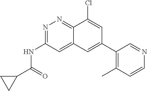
C(NC1=NN=C2C(=C1)C=C(C1=C(C)C=CN=C1)C=C2Cl)(=O)C1CC1
